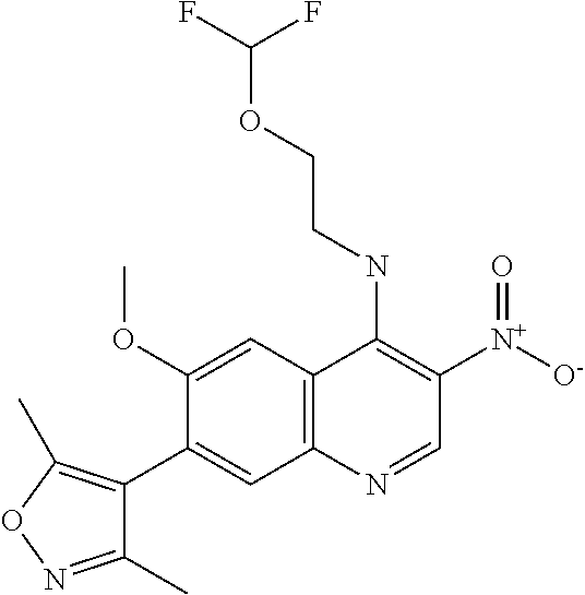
C12=C(C=C(OC)C(C3=C(C)ON=C3C)=C1)C(NCCOC(F)F)=C([N+](=O)[O-])C=N2
